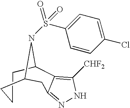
C1CCC2CC3=NNC([CHF2])=C3C1N2S(C1=CC=C(Cl)C=C1)(=O)=O
